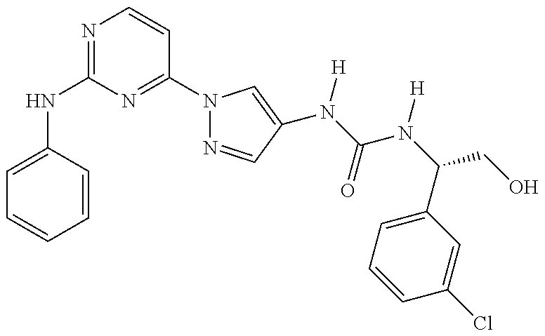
C1(NC2=NC=CC(N3N=CC(N(C(=O)N(C(C4=CC=CC(Cl)=C4)CO)[H])[H])=C3)=N2)=CC=CC=C1
